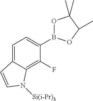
C1(F)=C2C(=CC=C1B1OC(C)(C)C(C)O1)C=CN2[Si(i-Pr)3]
